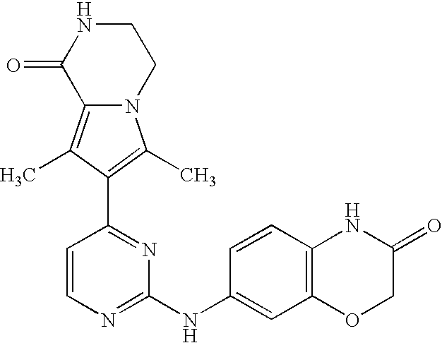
N12C(=C(C)C(C3=NC(NC4=CC5=C(C=C4)NC(=O)CO5)=NC=C3)=C1C)C(=O)NCC2
